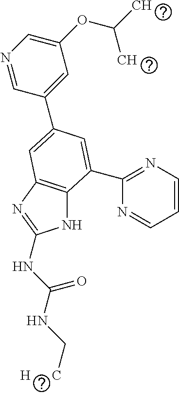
N1=CC(C2=CC3=C(NC(NC(NC[H      C])=O)=N3)C(C3=NC=CC=N3)=C2)=CC(OC(C)C)=C1
